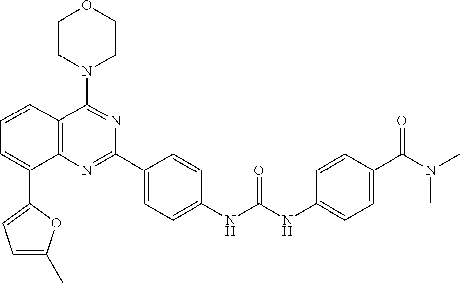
C1=CC2=C(N=C(C3=CC=C(NC(NC4=CC=C(C(N(C)C)=O)C=C4)=O)C=C3)N=C2N2CCOCC2)C(C2=CC=C(C)O2)=C1
